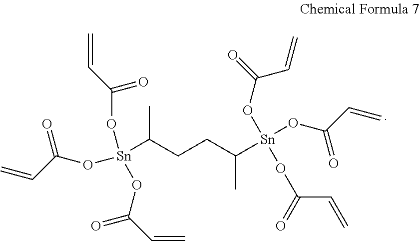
[Sn](C(CCC([Sn](OC(=O)C=C)(OC(=O)C=C)OC(C=C)=O)C)C)(OC(C=C)=O)(OC(C=C)=O)OC(=O)C=C
